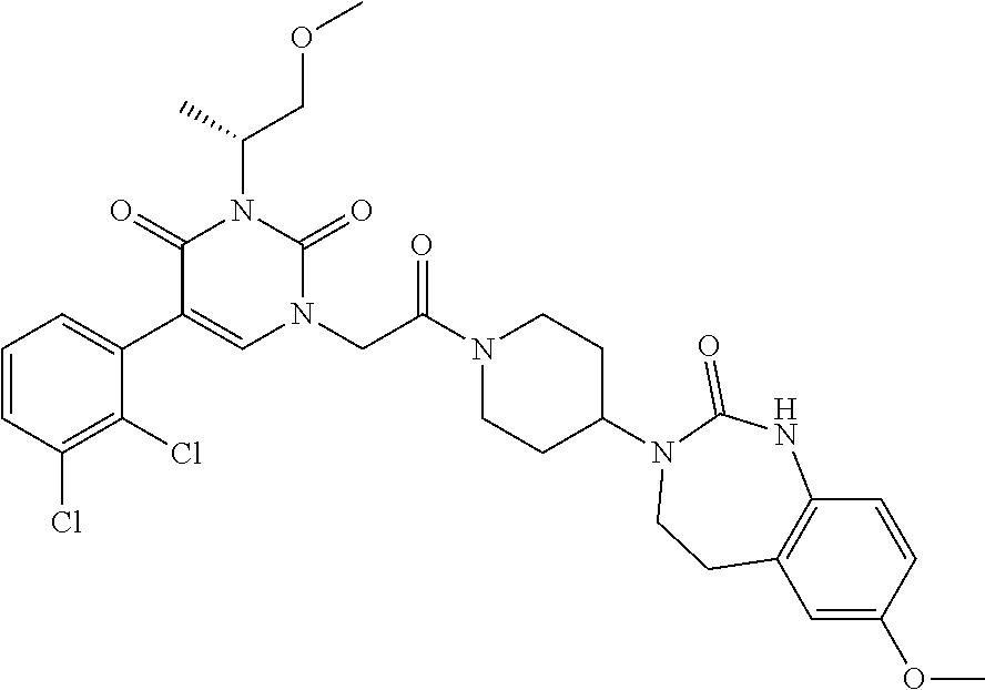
C1=CC(Cl)=C(Cl)C(C2=CN(CC(N3CCC(N4CCC5=C(NC4=O)C=CC(OC)=C5)CC3)=O)C(=O)N(C(COC)C)C2=O)=C1
